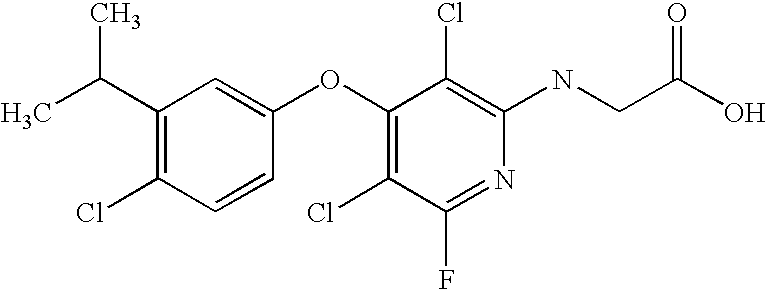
N(C1=C(Cl)C(OC2=CC(C(C)C)=C(Cl)C=C2)=C(Cl)C(F)=N1)CC(O)=O
